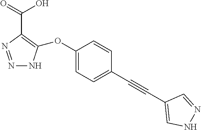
N1=NC(C(O)=O)=C(OC2=CC=C(C#CC3=CNN=C3)C=C2)N1
